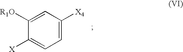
C1=C([X4])C=C([R1O])C([X])=C1
